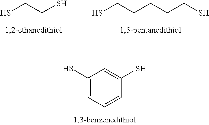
C1(S)=CC=CC(S)=C1.SCCCCCS.SCCS
